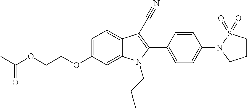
C1=C(OCCOC(C)=O)C=C2C(=C1)C(C#N)=C(C1=CC=C(N3CCCS3(=O)=O)C=C1)N2CCC
